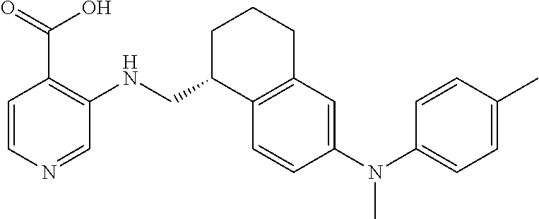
C1=CN=CC(NCC2C3=C(CCC2)C=C(N(C2=CC=C(C)C=C2)C)C=C3)=C1C(=O)O
